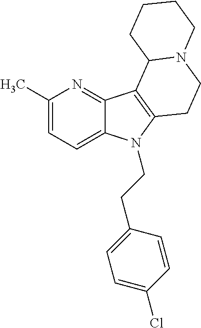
C1(C)=CC=C2C(=N1)C1=C(N2CCC2=CC=C(Cl)C=C2)CCN2C1CCCC2
